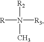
N([R2])([R3])([R])C
